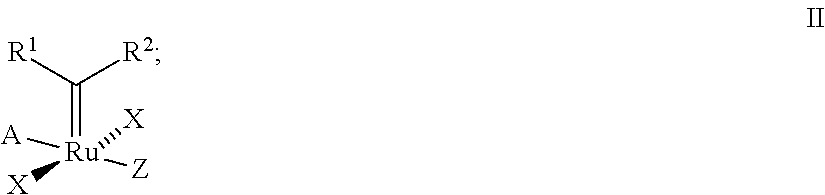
C(=[Ru]([X])([A])([Z])[X])([R1])[R2]
